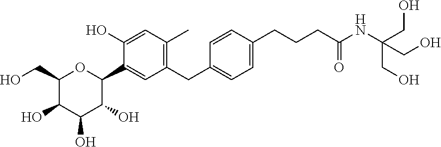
C1(CO)C(O)C(O)C(O)C(C2=CC(CC3=CC=C(CCCC(NC(CO)(CO)CO)=O)C=C3)=C(C)C=C2O)O1
